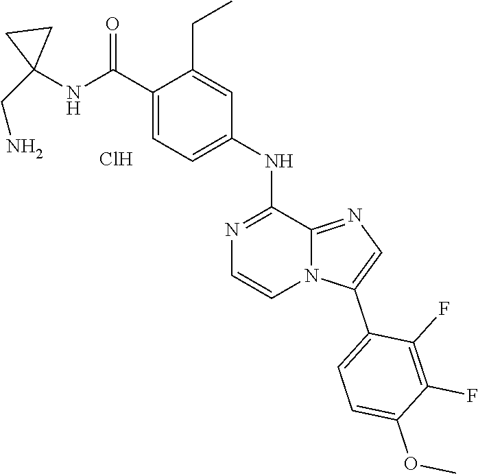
Cl.N1=C(NC2=CC=C(C(NC3(CN)CC3)=O)C(CC)=C2)C2=NC=C(C3=CC=C(OC)C(F)=C3F)N2C=C1
